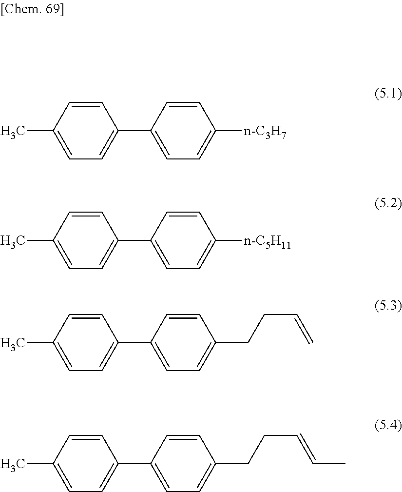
CC1=CC=C(C2=CC=C([n-C3H7])C=C2)C=C1.CC1=CC=C(C2=CC=C([n-C5H11])C=C2)C=C1.CC1=CC=C(C2=CC=C(CCC=C)C=C2)C=C1.CC1=CC=C(C2=CC=C(CCC=CC)C=C2)C=C1
